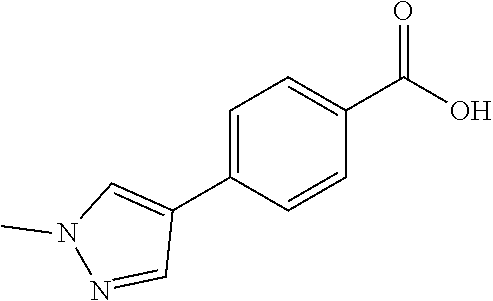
C1=C(C2=CN(C)N=C2)C=CC(C(O)=O)=C1
